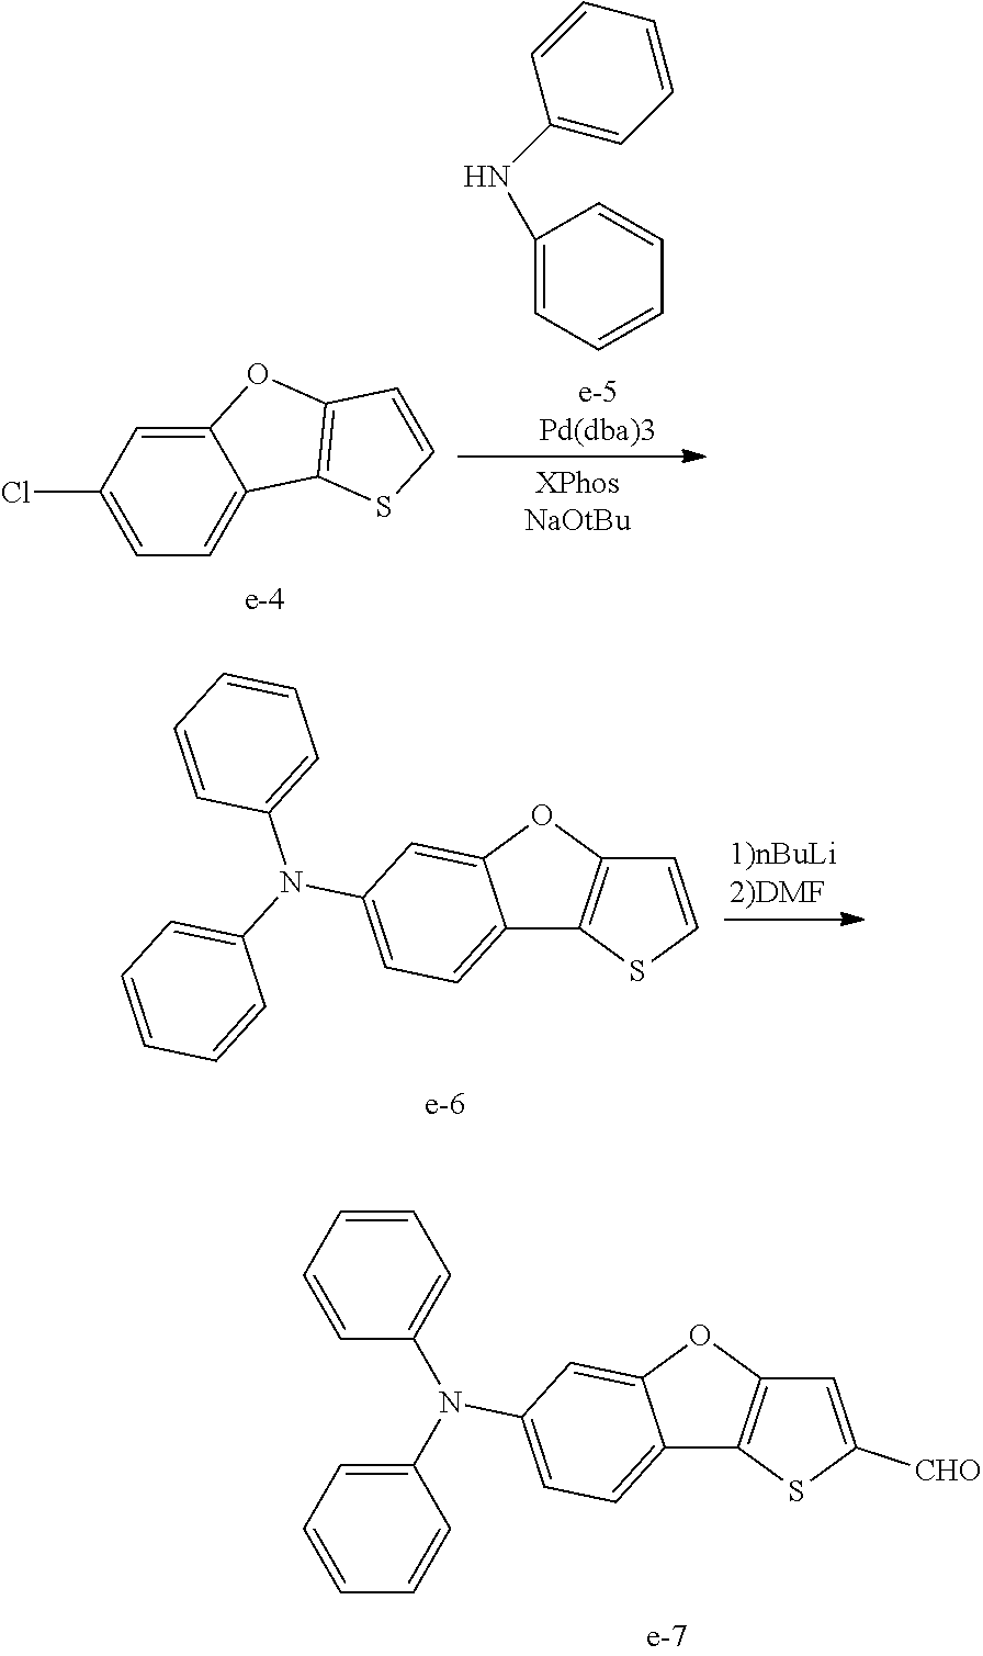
ClC1=CC=C2C(=C1)OC1=C2SC=C1.C1(NC2=CC=CC=C2)=CC=CC=C1.C12=CC=C(N(C3=CC=CC=C3)C3=CC=CC=C3)C=C1OC1=C2SC=C1.C12=CC=C(N(C3=CC=CC=C3)C3=CC=CC=C3)C=C1OC1=C2SC([CHO])=C1
